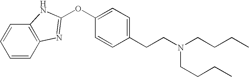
C1(CCN(CCCC)CCCC)=CC=C(OC2=NC3=C(C=CC=C3)N2)C=C1
